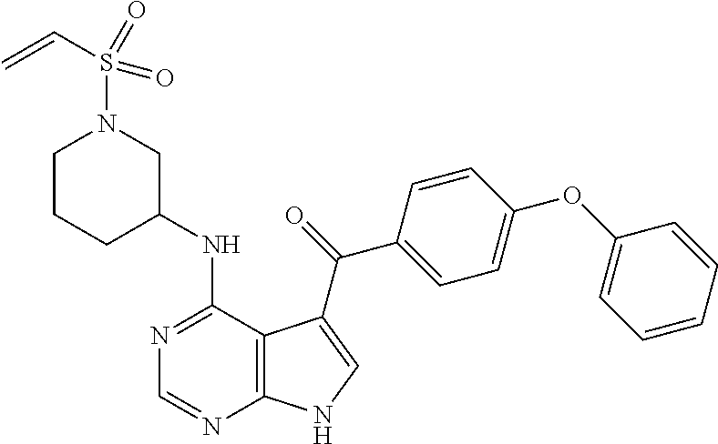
N1=C(NC2CN(S(C=C)(=O)=O)CCC2)C2=C(N=C1)NC=C2C(=O)C1=CC=C(OC2=CC=CC=C2)C=C1
